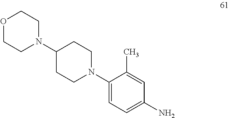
C1(N2CCOCC2)CCN(C2=CC=C(N)C=C2C)CC1
